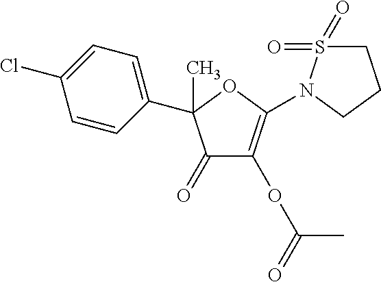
C1(=O)C(OC(C)=O)=C(N2S(=O)(=O)CCC2)OC1(C1=CC=C(Cl)C=C1)C
